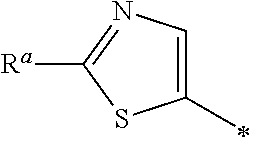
C1(C)=CN=C([Ra])S1
